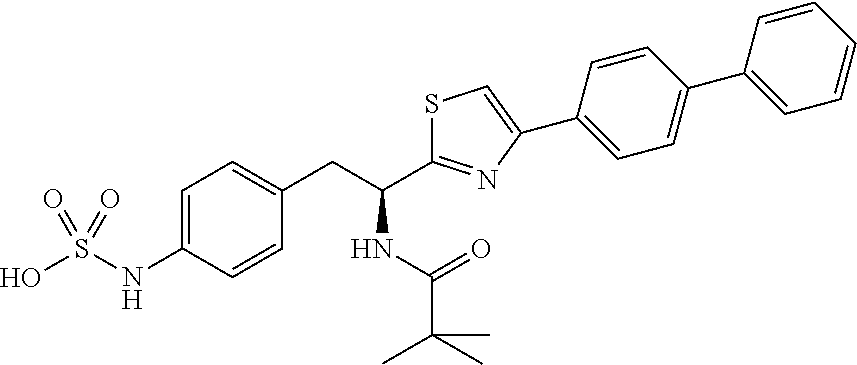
C1=C(NS(O)(=O)=O)C=CC(CC(NC(=O)C(C)(C)C)C2=NC(C3=CC=C(C4=CC=CC=C4)C=C3)=CS2)=C1
